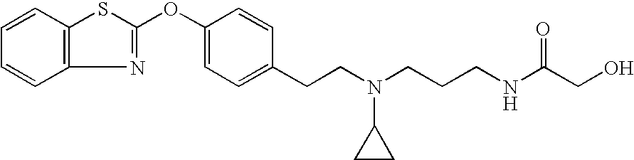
C1=CC2=C(C=C1)N=C(OC1=CC=C(CCN(CCCNC(CO)=O)C3CC3)C=C1)S2
